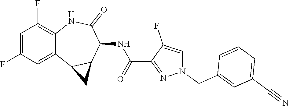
C12=CC(F)=CC(F)=C1NC(=O)C(NC(C1=NN(CC3=CC(C#N)=CC=C3)C=C1F)=O)C1C2C1
